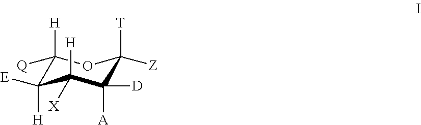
C1([H])([Q])C([H])([E])C([X])([H])C([D])([A])C([T])([Z])O1
